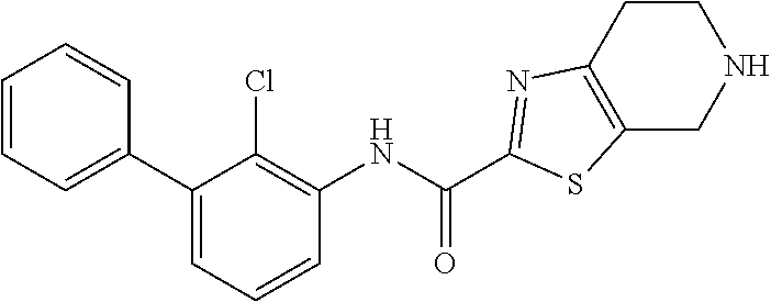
C1(C2=CC=CC(NC(C3=NC4=C(CNCC4)S3)=O)=C2Cl)=CC=CC=C1
